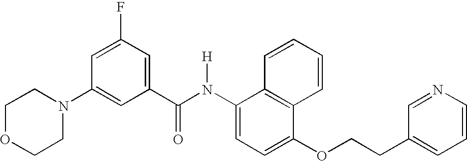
C1=CC=CC2=C1C(N(C(C1=CC(F)=CC(N3CCOCC3)=C1)=O)[H])=CC=C2OCCC1=CC=CN=C1
